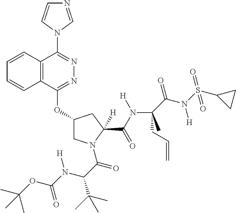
C12=C(C(OC3CN(C(C(N(C(OC(C)(C)C)=O)[H])C(C)(C)C)=O)C(C(N(C(C(N(S(C4CC4)(=O)=O)[H])=O)(CC=C)C)[H])=O)([H])C3)=NN=C1N1C=CN=C1)C=CC=C2
